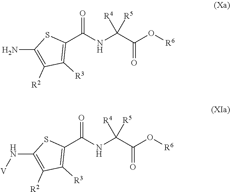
NC1=C([R2])C([R3])=C(C(=O)NC(C(=O)O[R6])([R4])[R5])S1.C1(N[V])=C([R2])C([R3])=C(C(=O)NC(C(=O)O[R6])([R4])[R5])S1
